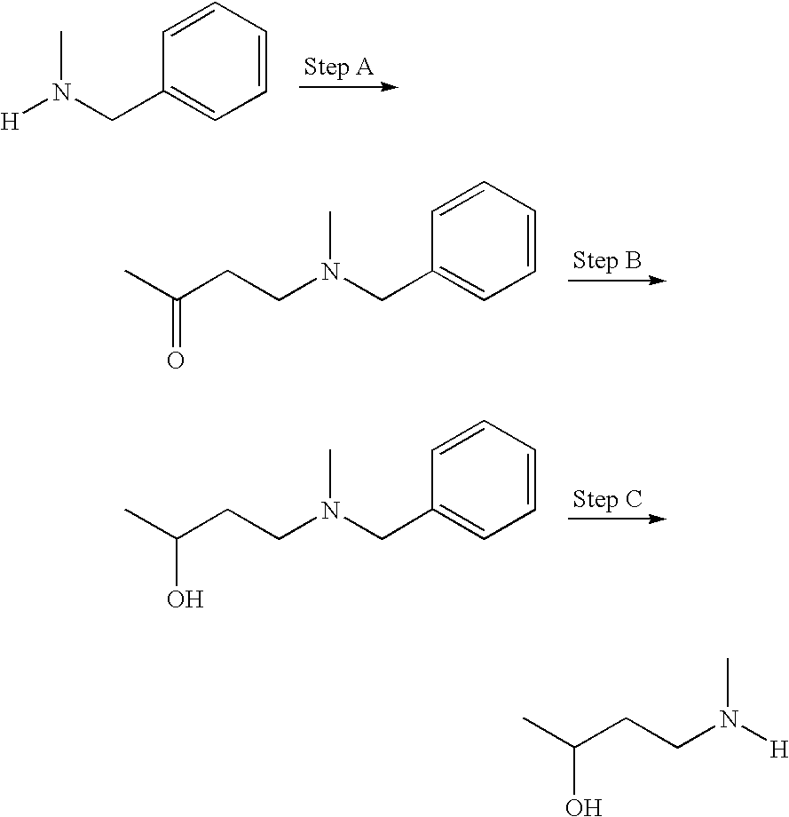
C1=CC=CC(CN([H])C)=C1.C1=CC=CC(CN(CCC(C)=O)C)=C1.C1=CC=CC(CN(CCC(C)O)C)=C1.[H]N(CCC(C)O)C
